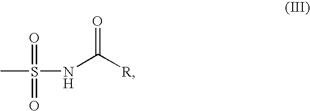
O=C(NS(=O)(=O)C)[R]
